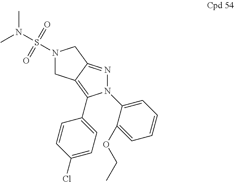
N1(S(N(C)C)(=O)=O)CC2=C(C3=CC=C(Cl)C=C3)N(C3=CC=CC=C3OCC)N=C2C1
